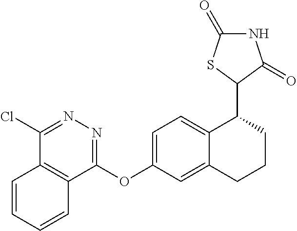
C1=CC=CC2=C1C(Cl)=NN=C2OC1=CC=C2C(=C1)CCCC2C1C(=O)NC(=O)S1
